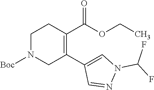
C1(C2=CN(C(F)F)N=C2)=C(C(OCC)=O)CCN([Boc])C1
